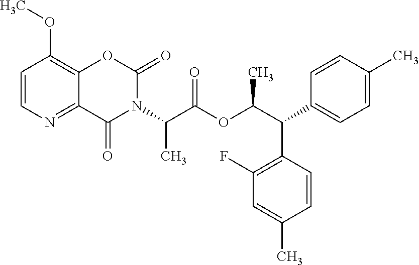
C12=NC=CC(OC)=C1OC(=O)N(C(C(OC(C(C1=CC=C(C)C=C1)C1=C(F)C=C(C)C=C1)C)=O)C)C2=O
